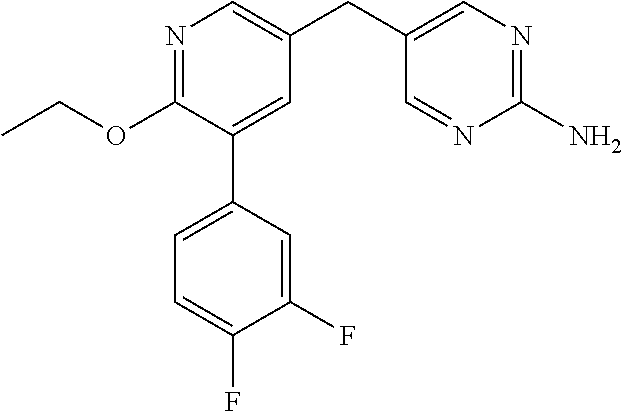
C1(OCC)=NC=C(CC2=CN=C(N)N=C2)C=C1C1=CC=C(F)C(F)=C1
